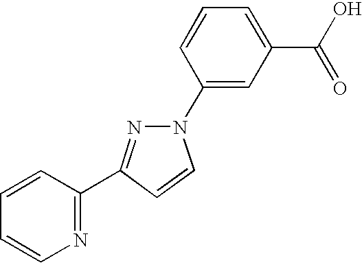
N1(C2=CC(C(=O)O)=CC=C2)N=C(C2=NC=CC=C2)C=C1
